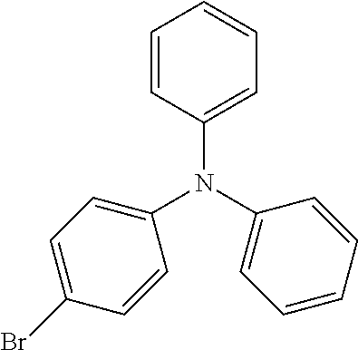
C1=CC(N(C2=CC=C(Br)C=C2)C2=CC=CC=C2)=CC=C1
